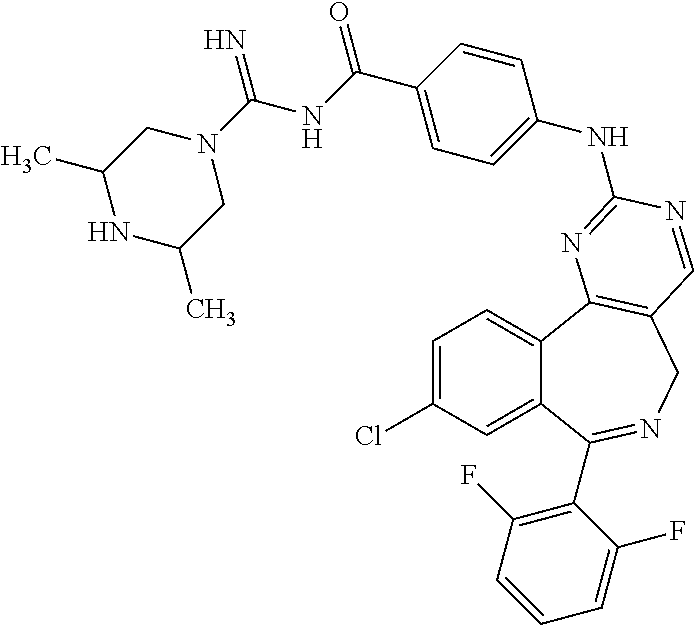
C1=C(Cl)C=C2C(=C1)C1=C(CN=C2C2=C(F)C=CC=C2F)C=NC(NC2=CC=C(C(NC(=N)N3CC(C)NC(C)C3)=O)C=C2)=N1
